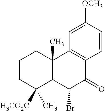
C1CC(C)([H3CO2C])C2C(C)(C1)C1=C(C(=O)C2Br)C=CC([OCH3])=C1
